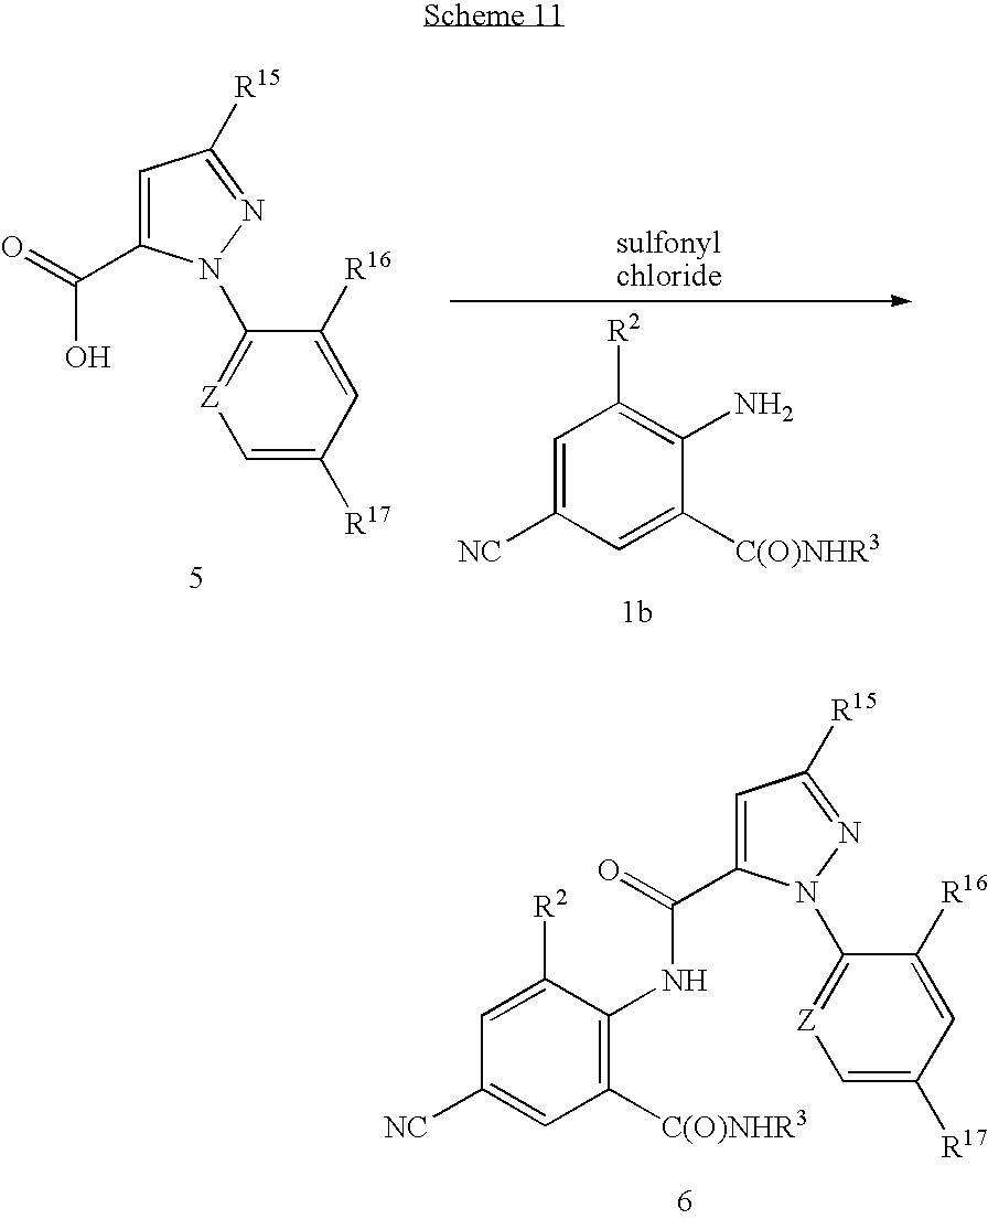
C1=C(C(=O)NC2=C([C(O)NHR3])C=C([NC])C=C2[R2])N(C2=[Z]C=C([R17])C=C2[R16])N=C1[R15].C1=C(C(=O)O)N(C2=[Z]C=C([R17])C=C2[R16])N=C1[R15].C1=C([NC])C=C([C(O)NHR3])C(N)=C1[R2]
